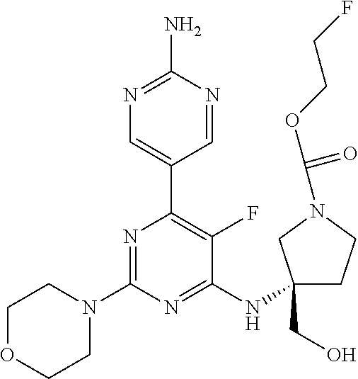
N1=C(N)N=CC(C2=C(F)C(NC3(CO)CCN(C(=O)OCCF)C3)=NC(N3CCOCC3)=N2)=C1
